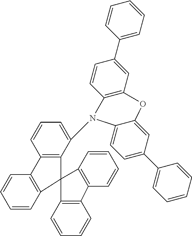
C12=C(C(N3C4=C(C=C(C5=CC=CC=C5)C=C4)OC4=CC(C5=CC=CC=C5)=CC=C34)=CC=C1)C1(C3=C2C=CC=C3)C2=C(C=CC=C2)C2=C1C=CC=C2
